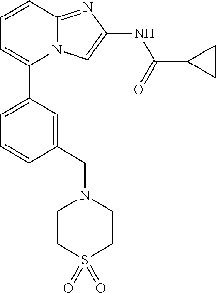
C1(CN2CCS(=O)(=O)CC2)=CC(C2=CC=CC3=NC(NC(=O)C4CC4)=CN23)=CC=C1
